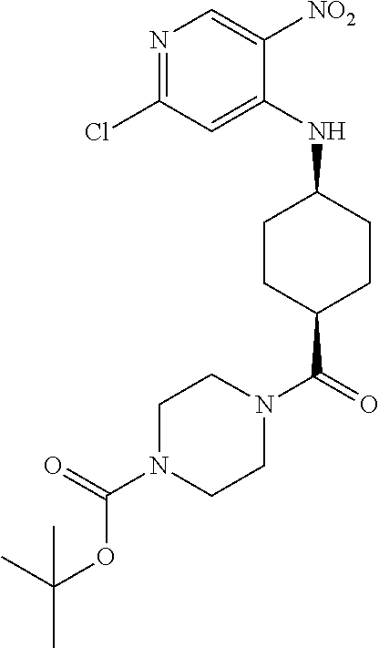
N1=C(Cl)C=C(NC2CCC(C(N3CCN(C(OC(C)(C)C)=O)CC3)=O)CC2)C([NO2])=C1
